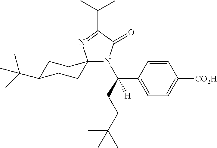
C1C(C(C)(C)C)CCC2(C1)N(C(CCC(C)(C)C)(C1=CC=C([CO2H])C=C1)[H])C(=O)C(C(C)C)=N2
